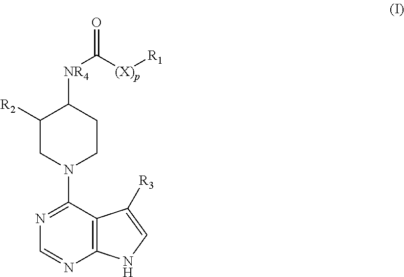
C1([NR4]C([(X)p][R1])=O)C([R2])CN(C2=NC=NC3=C2C([R3])=CN3)CC1
